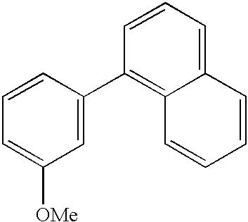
C12=CC=CC(C3=CC([OMe])=CC=C3)=C1C=CC=C2
